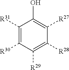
C1([R31])=C([R30])C([R29])=C([R28])C([R27])=C1O
